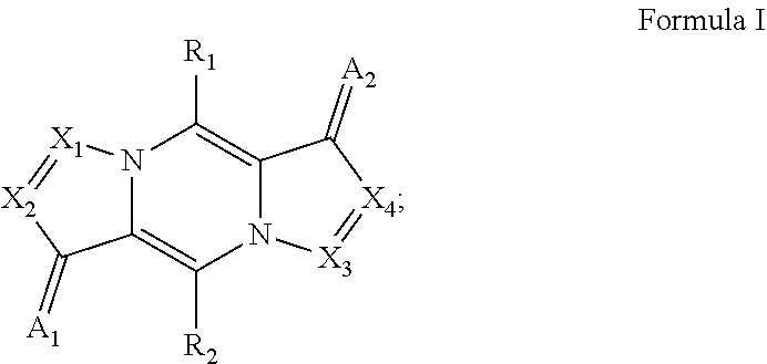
N12C(=C([R2])N3C(=C1[R1])C(=[A2])[X4]=[X3]3)C(=[A1])[X2]=[X1]2
